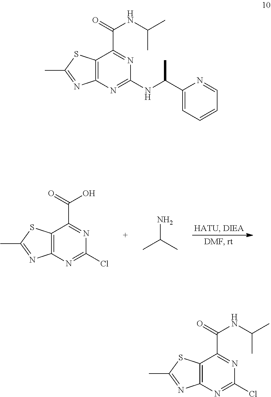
C12=C(N=C(Cl)N=C1C(=O)O)N=C(C)S2.NC(C)C.C12=C(N=C(NC(C3=CC=CC=N3)C)N=C1C(=O)NC(C)C)N=C(C)S2.C12=C(N=C(Cl)N=C1C(=O)NC(C)C)N=C(C)S2
